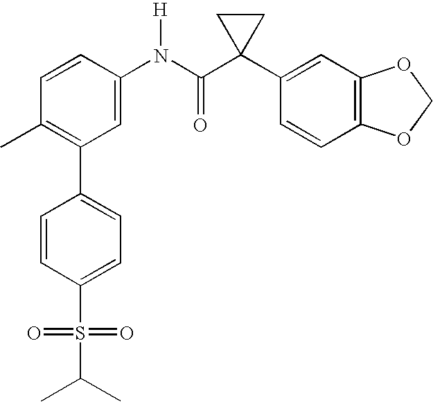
C1(N(C(C2(C3=CC4=C(C=C3)OCO4)CC2)=O)[H])=CC(C2=CC=C(S(C(C)C)(=O)=O)C=C2)=C(C)C=C1
